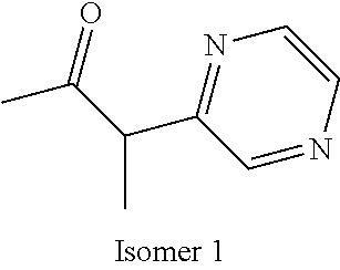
C1=NC=CN=C1C(C(C)=O)C
